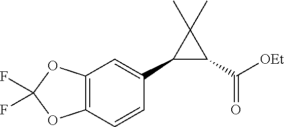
C12=C(C=CC(C3C(C([OEt])=O)C3(C)C)=C1)OC(F)(F)O2
